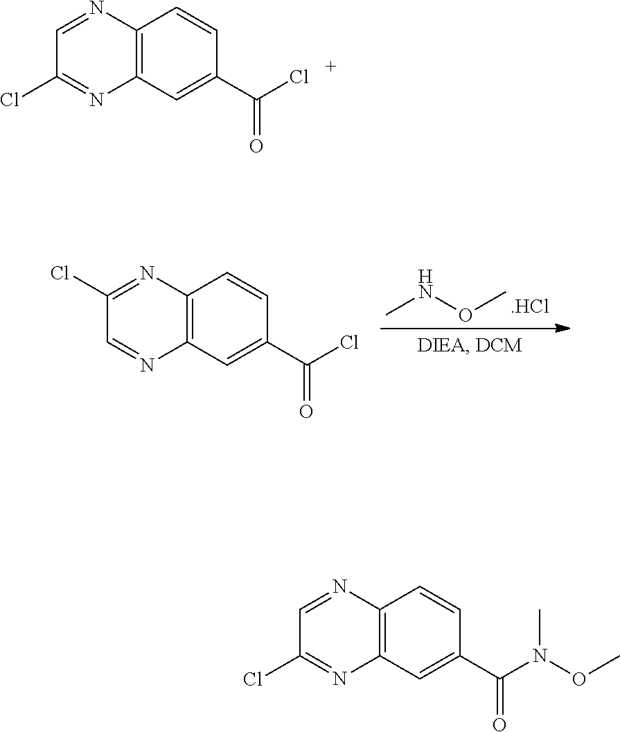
CNOC.[.HCl].N1=C(Cl)C=NC2=C1C=CC(C(=O)Cl)=C2.N1=CC(Cl)=NC2=C1C=CC(C(=O)Cl)=C2.N1=CC(Cl)=NC2=C1C=CC(C(=O)N(C)OC)=C2
